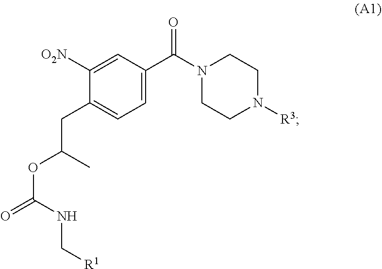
C1=C(C(N2CCN([R3])CC2)=O)C=C([O2N])C(CC(OC(=O)NC[R1])C)=C1
